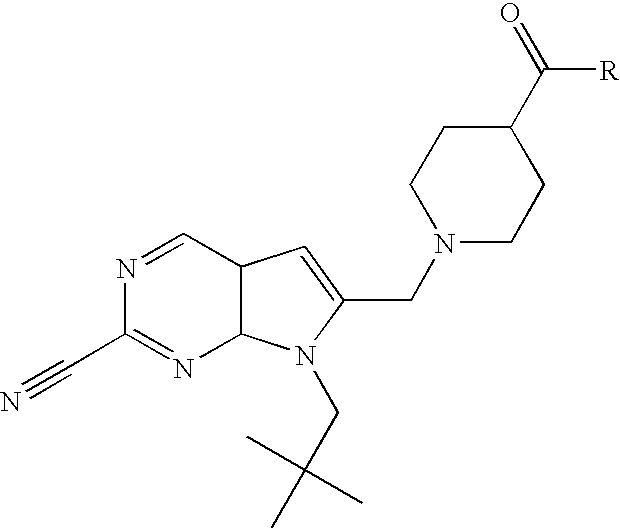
N1=CC2C(N=C1C#N)N(CC(C)(C)C)C(CN1CCC(C(=O)[R])CC1)=C2
